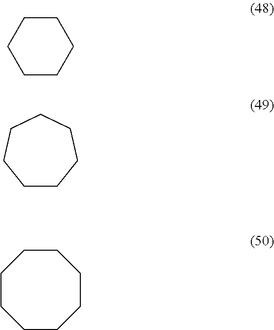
C1CCCCC1.C1CCCCCC1.C1CCCCCCC1
